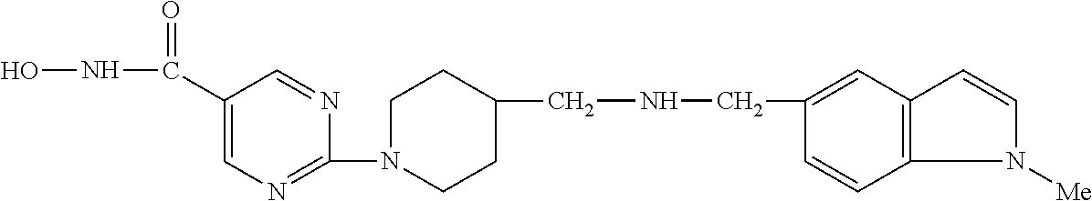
C(NCC1CCN(C2=NC=C(C(NO)=O)C=N2)CC1)C1=CC2=C(C=C1)N([Me])C=C2
